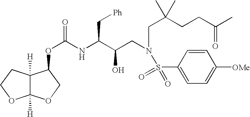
C12([H])C([H])(CCO1)C(OC(NC(C(CN(CC(CCC(C)=O)(C)C)S(=O)(=O)C1=CC=C([OMe])C=C1)O)C[Ph])=O)CO2
